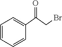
C1=CC=CC(C(CBr)=O)=C1
